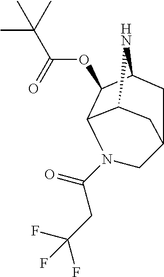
C12C3C(OC(C(C)(C)C)=O)C(N1)CC(C2)CN3C(CC(F)(F)F)=O
